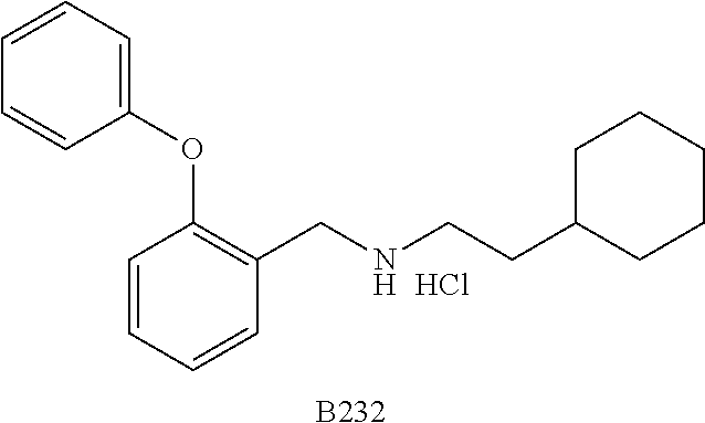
[B232].C1=CC=CC(CNCCC2CCCCC2)=C1OC1=CC=CC=C1.Cl
